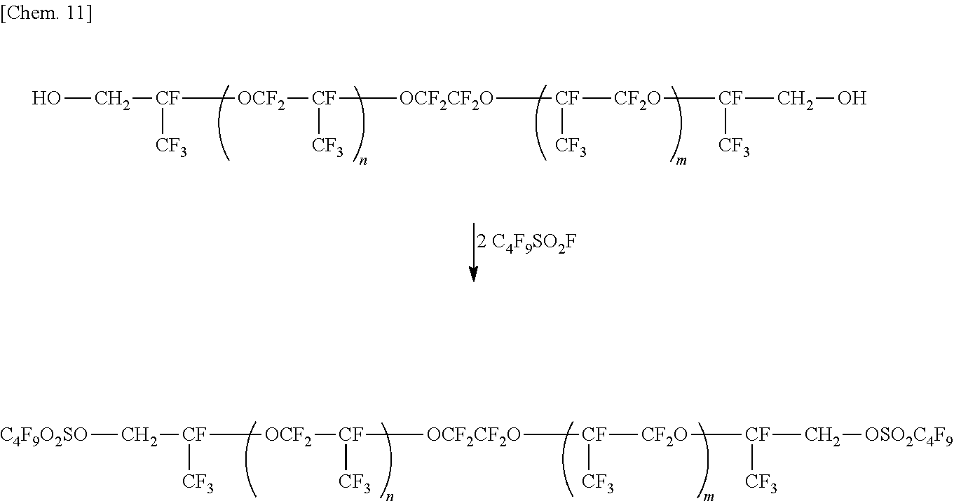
OC[CF]([CF3])[OCF2][CF]([CF3])[OCF2CF2O][CF]([CF3])[CF2O][CF]([CF3])CO.[C4F9O2SO]C[CF]([CF3])[OCF2][CF]([CF3])[OCF2CF2O][CF]([CF3])[CF2O][CF]([CF3])C[OSO2C4F9]
